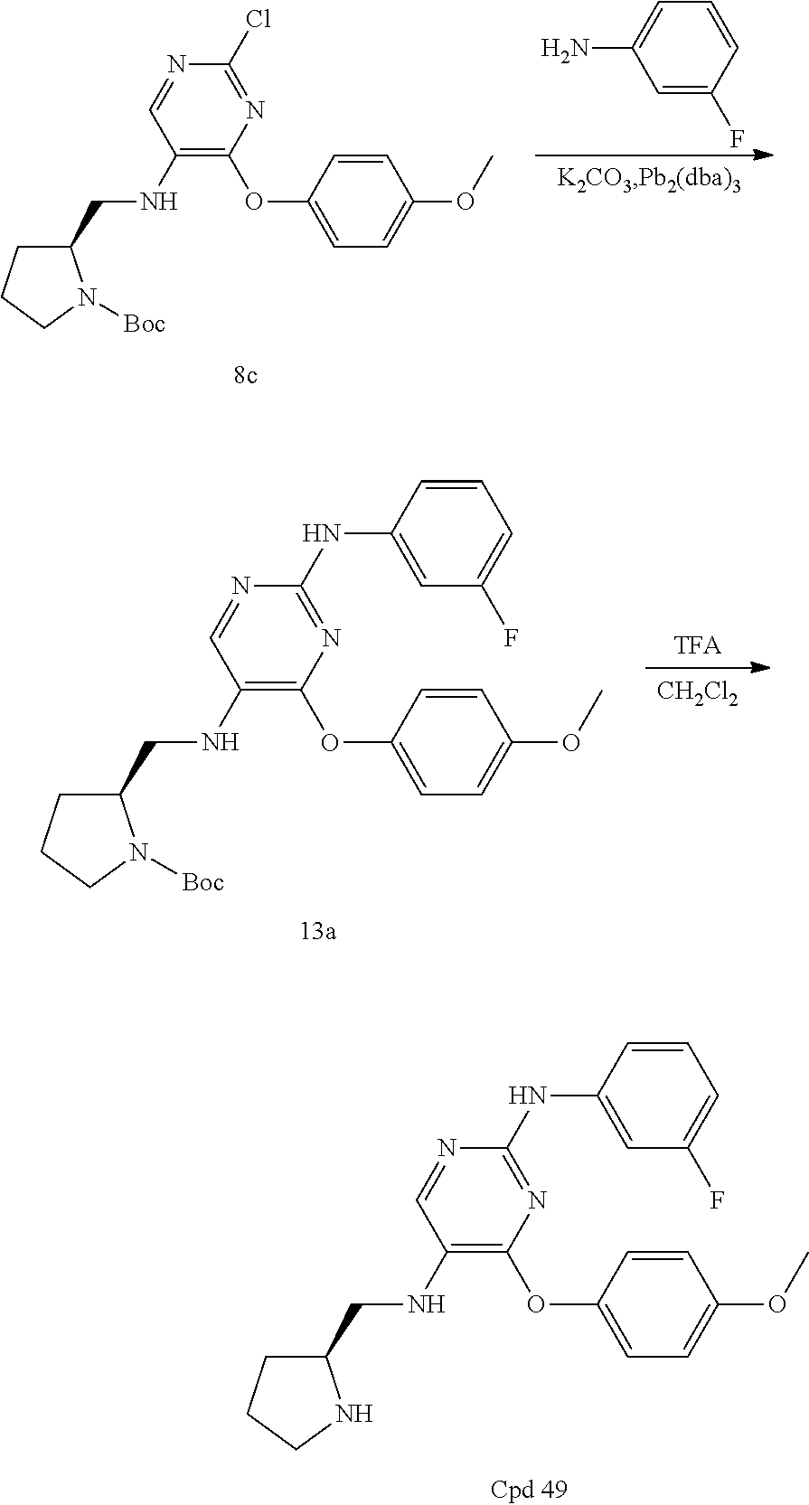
N1=C(NC2=CC(F)=CC=C2)N=CC(NCC2CCCN2)=C1OC1=CC=C(OC)C=C1.N1=C(Cl)N=CC(NCC2CCCN2[Boc])=C1OC1=CC=C(OC)C=C1.C1=CC=C(N)C=C1F.N1=C(NC2=CC(F)=CC=C2)N=CC(NCC2CCCN2[Boc])=C1OC1=CC=C(OC)C=C1.[CH2Cl2]
